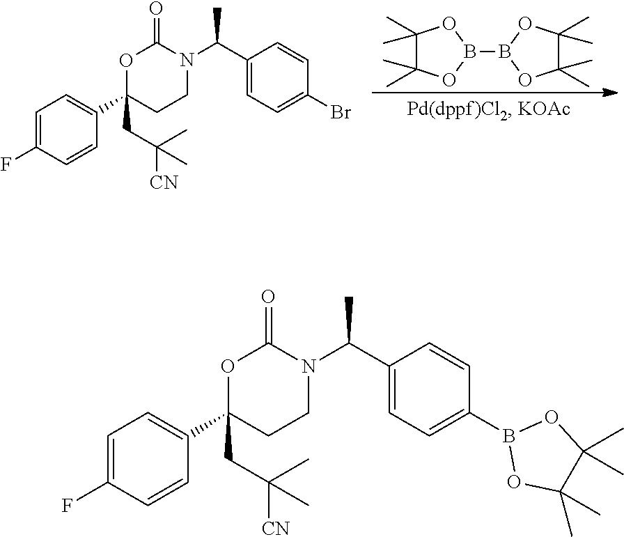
C1=C(F)C=CC(C2(CC(C)([CN])C)CCN(C(C3=CC=C(Br)C=C3)C)C(=O)O2)=C1.C1(C)(C)C(C)(C)OB(B2OC(C)(C)C(C)(C)O2)O1.C1=C(F)C=CC(C2(CC(C)([CN])C)CCN(C(C3=CC=C(B4OC(C)(C)C(C)(C)O4)C=C3)C)C(=O)O2)=C1
